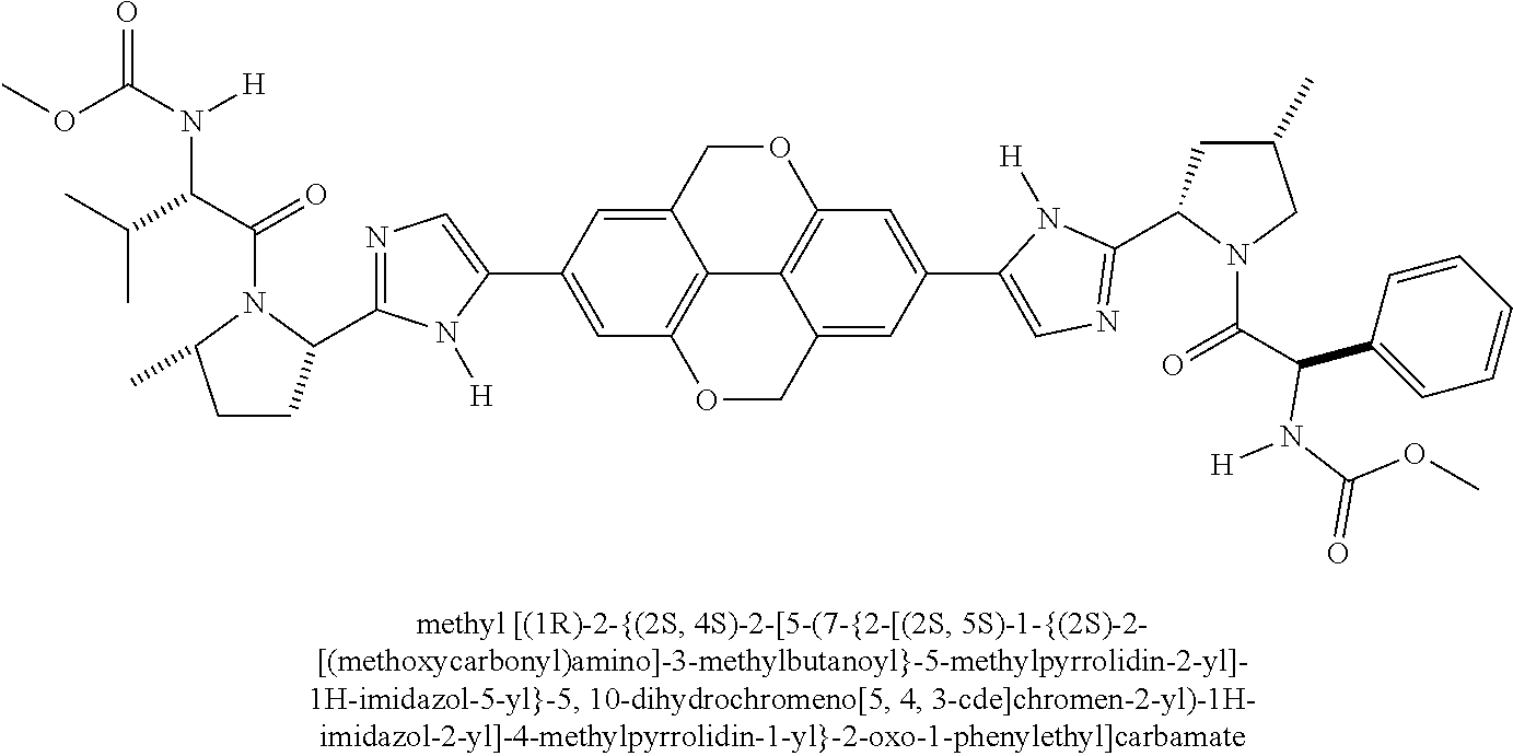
C1=C2C3=C(C=C1C1=CN=C(C4CCC(C)N4C(=O)C(N([H])C(=O)OC)C(C)C)N1[H])OCC1=CC(C4=CN=C(C5CC(C)CN5C(=O)C(C5=CC=CC=C5)N([H])C(=O)OC)N4[H])=CC(=C31)OC2
